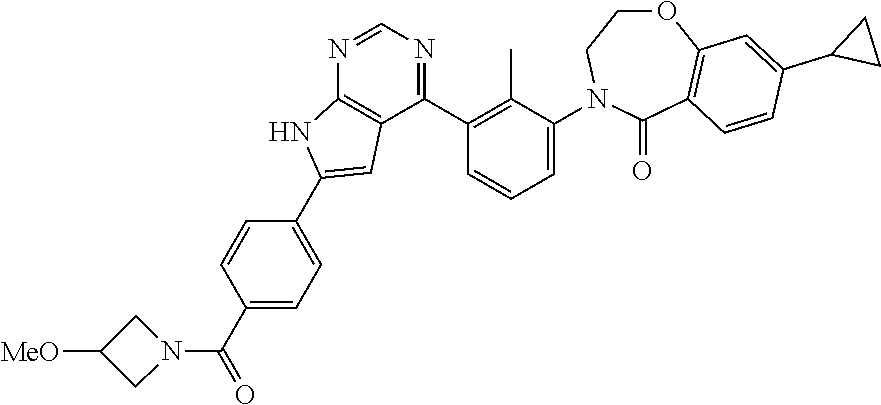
N1=CN=C(C2=C(C)C(N3CCOC4=C(C3=O)C=CC(C3CC3)=C4)=CC=C2)C2=C1NC(C1=CC=C(C(N3CC([MeO])C3)=O)C=C1)=C2
